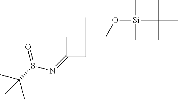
C1(CO[Si](C(C)(C)C)(C)C)(C)CC(=NS(C(C)(C)C)=O)C1
